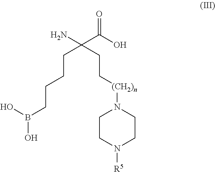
C(C(O)=O)(N)(CC[(CH2)n]N1CCN([R5])CC1)CCCCB(O)O
